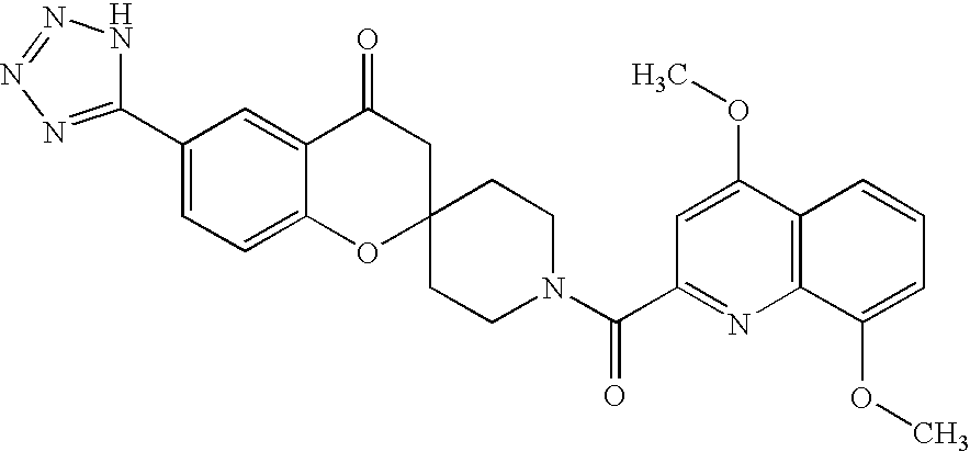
C12=CC=C(C3=NN=NN3)C=C1C(=O)CC1(O2)CCN(C(C2=NC3=C(C(OC)=C2)C=CC=C3OC)=O)CC1
